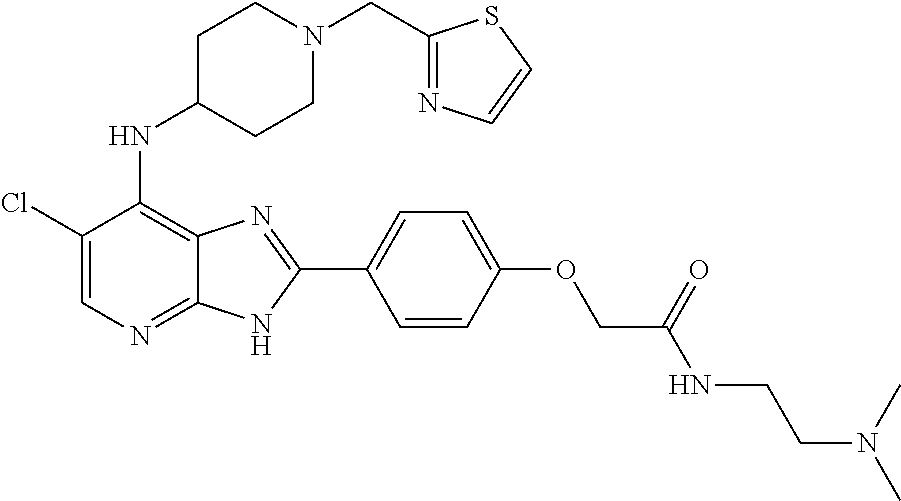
C1(Cl)=CN=C2C(=C1NC1CCN(CC3=NC=CS3)CC1)N=C(C1=CC=C(OCC(NCCN(C)C)=O)C=C1)N2
